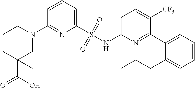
C1=CC=C(S(NC2=CC=C([CF3])C(C3=CC=CC=C3CCC)=N2)(=O)=O)N=C1N1CCCC(C(O)=O)(C)C1
